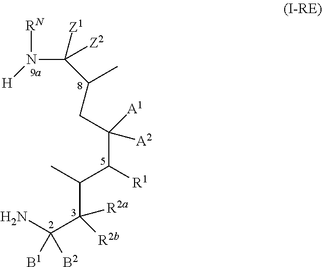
NC(C(C(C)C(C(CC(C)C(N([RN])[H])([Z1])[Z2])([A2])[A1])[R1])([R2a])[R2b])([B1])[B2]
